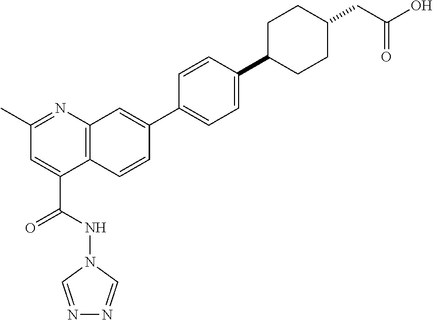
N(C(C1=CC(C)=NC2=C1C=CC(C1=CC=C(C3CCC(CC(O)=O)CC3)C=C1)=C2)=O)N1C=NN=C1
